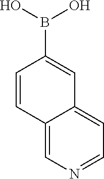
C1=CC2=CN=CC=C2C=C1B(O)O
